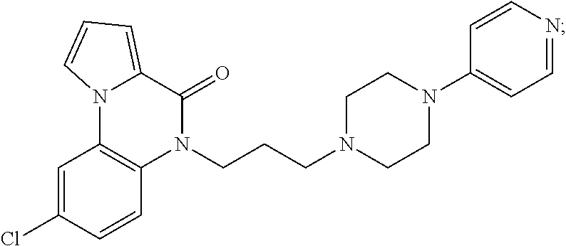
C1(Cl)=CC2=C(C=C1)N(CCCN1CCN(C3=CC=NC=C3)CC1)C(=O)C1=CC=CN21
